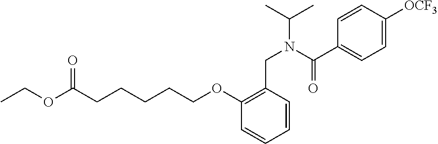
C(CCCOC1=C(CN(C(C)C)C(C2=CC=C([OCF3])C=C2)=O)C=CC=C1)CC(OCC)=O
